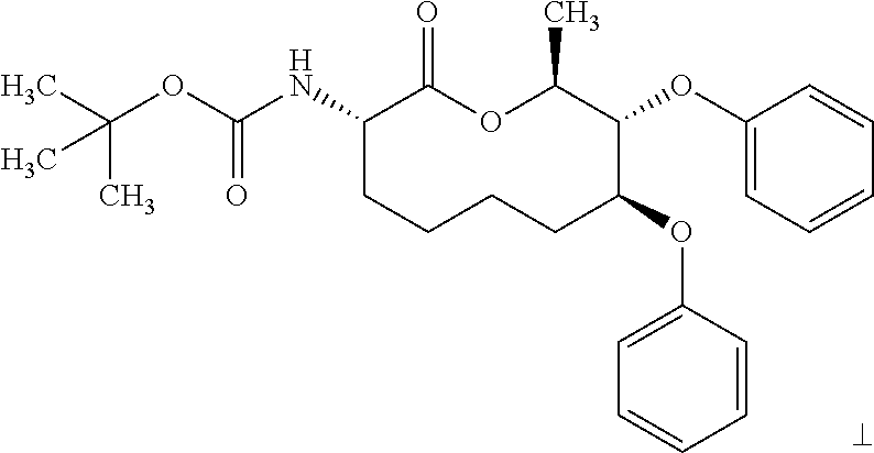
C1(NC(OC(C)(C)C)=O)CCCCC(OC2=CC=CC=C2)C(OC2=CC=CC=C2)C(C)OC1=O
